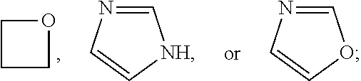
C1COC1.C1=NC=C[NH]1.C1=NC=CO1
